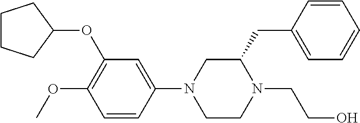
C1CCC(OC2=C(OC)C=CC(N3CCN(CCO)C(CC4=CC=CC=C4)C3)=C2)C1
